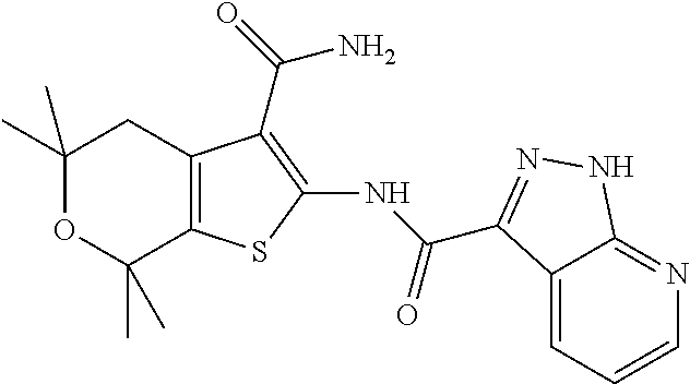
C1(C)(C)OC(C)(C)C2=C(C1)C(C(=O)N)=C(NC(=O)C1=NNC3=NC=CC=C31)S2
